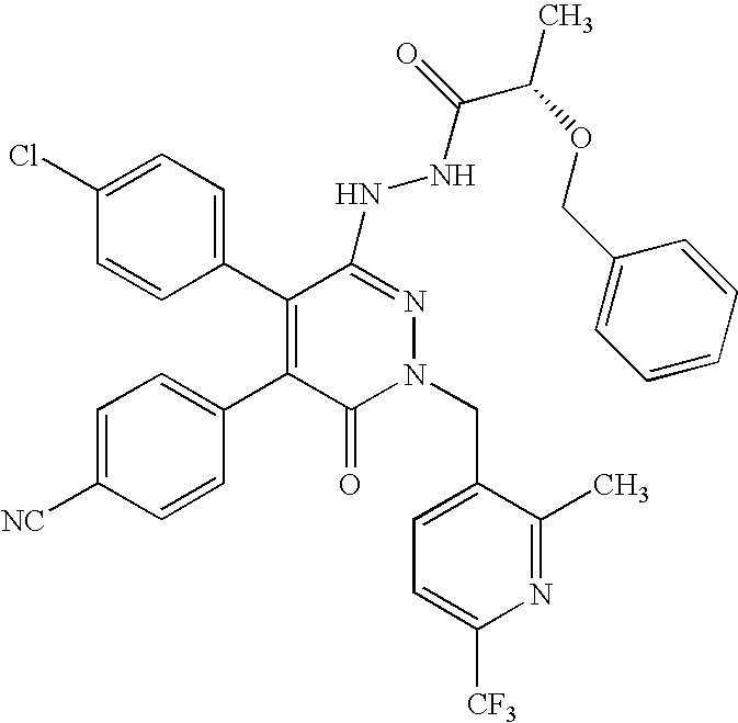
C1=C(Cl)C=CC(C2=C(C3=CC=C([NC])C=C3)C(=O)N(CC3=CC=C([CF3])N=C3C)N=C2NNC(C(OCC2=CC=CC=C2)C)=O)=C1
